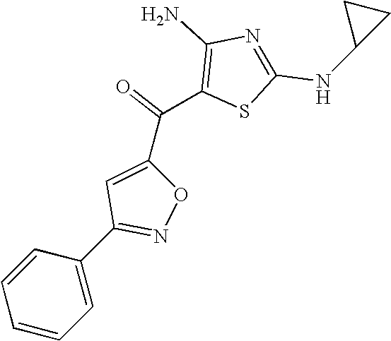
C1=CC=CC=C1C1=NOC(C(C2=C(N)N=C(NC3CC3)S2)=O)=C1
